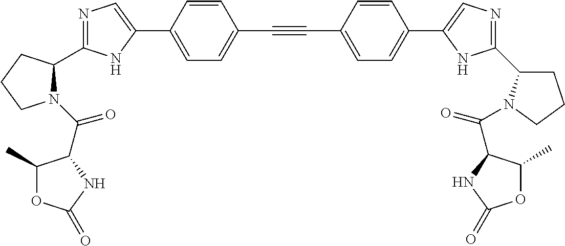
N1=C(C2N(C(=O)C3C(C)OC(=O)N3)CCC2)NC(C2=CC=C(C#CC3=CC=C(C4=CN=C(C5CCCN5C(=O)C5C(C)OC(=O)N5)N4)C=C3)C=C2)=C1
